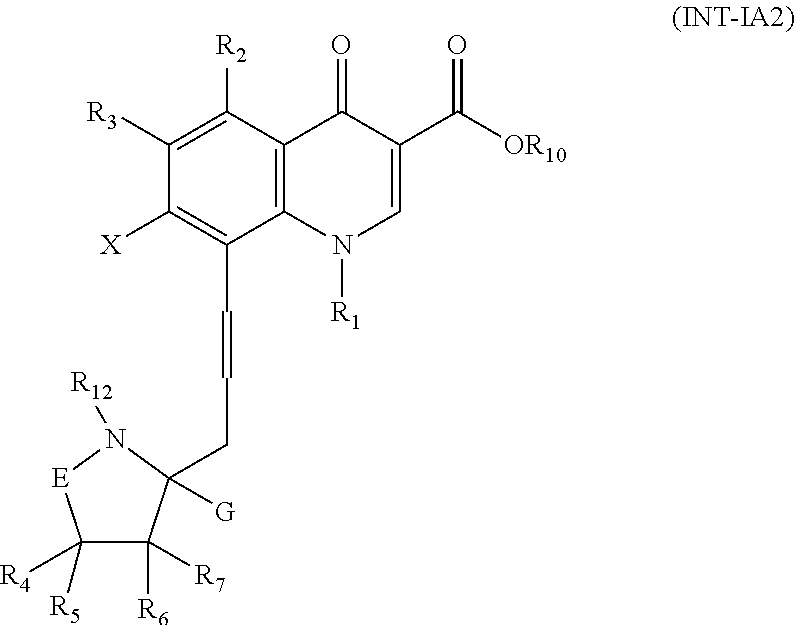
C1([R3])=C([R2])C2=C(N([R1])C=C(C([OR10])=O)C2=O)C(C=CCC2([G])C([R6])([R7])C([R5])([R4])[E]N2[R12])=C1[X]
